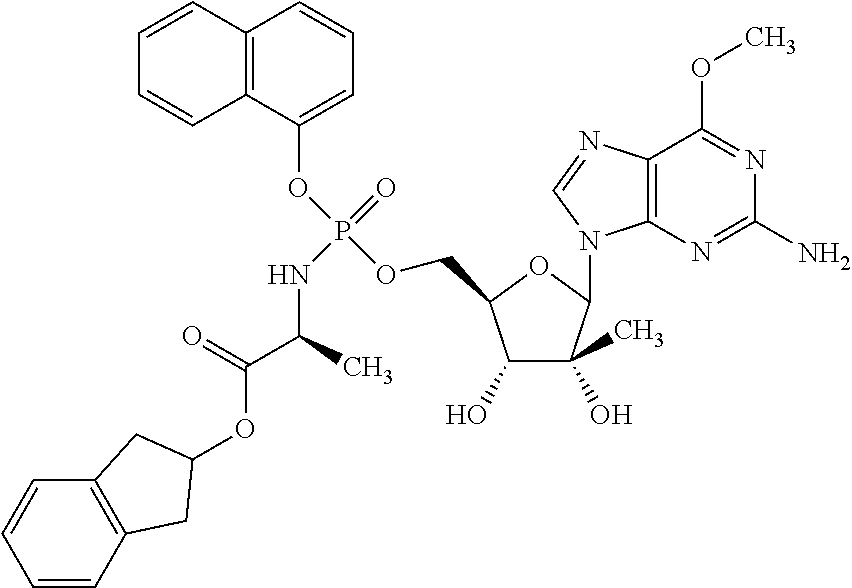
C12=C(C(OP(OCC3C(O)C(O)(C)C(N4C5=C(C(OC)=NC(N)=N5)N=C4)O3)(=O)NC(C(=O)OC3CC4=C(C=CC=C4)C3)C)=CC=C1)C=CC=C2
